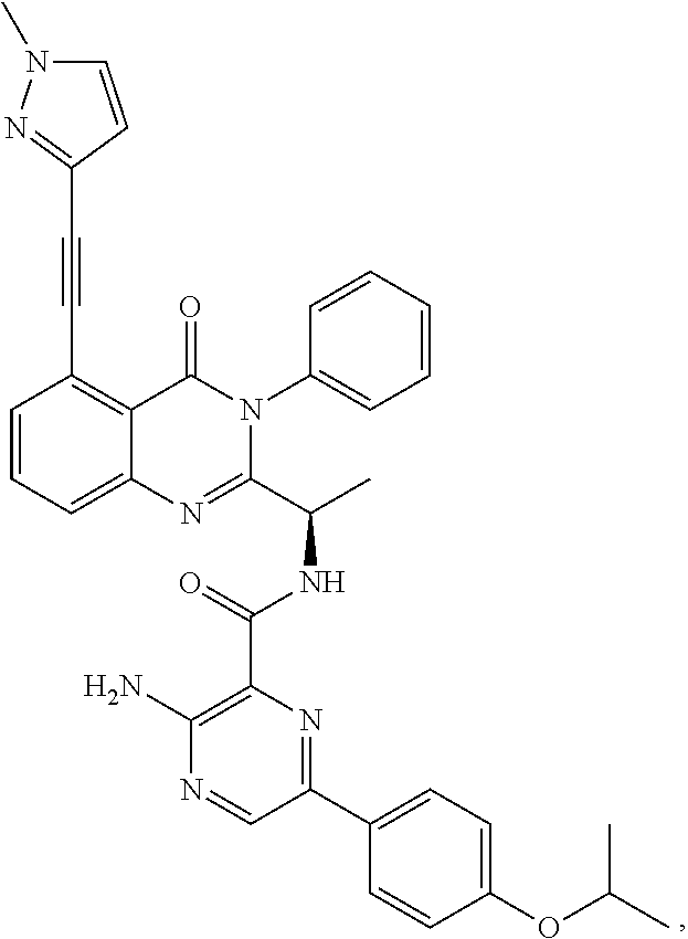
C(C1=C2C(=CC=C1)N=C(C(C)NC(=O)C1=C(N)N=CC(C3=CC=C(OC(C)C)C=C3)=N1)N(C1=CC=CC=C1)C2=O)#CC1=NN(C)C=C1
